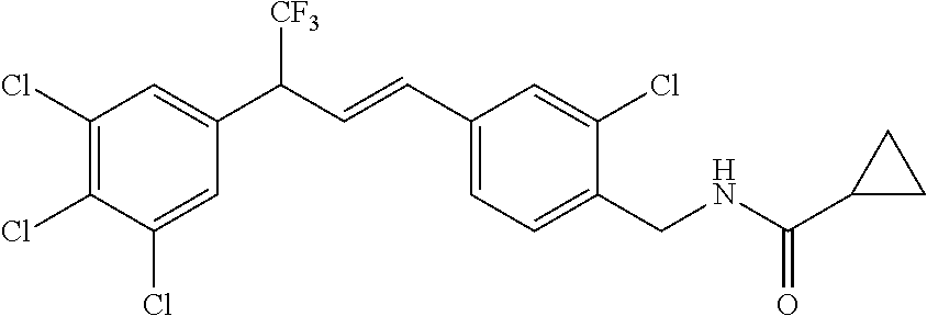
C1(Cl)=CC(C(C=CC2=CC=C(CNC(C3CC3)=O)C(Cl)=C2)[CF3])=CC(Cl)=C1Cl
